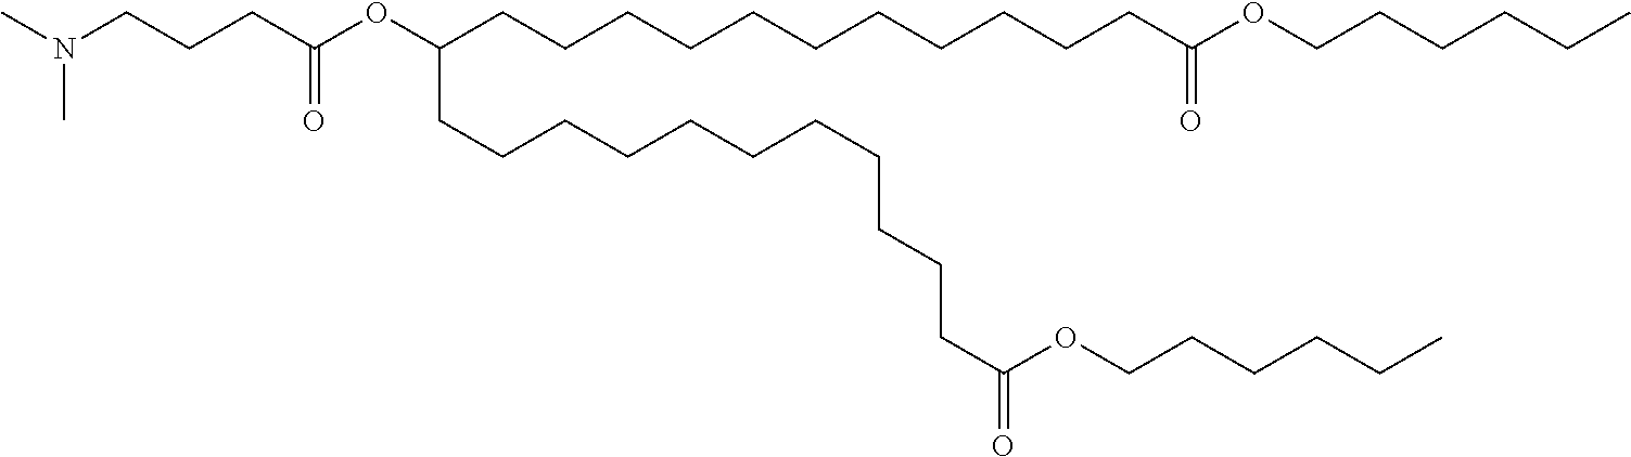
CN(CCCC(OC(CCCCCCCCCCCC(OCCCCCC)=O)CCCCCCCCCCCC(=O)OCCCCCC)=O)C
